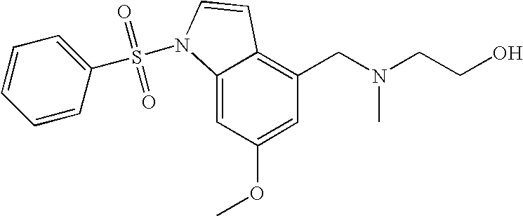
C1=C(OC)C=C2C(=C1CN(C)CCO)C=CN2S(=O)(=O)C1=CC=CC=C1
